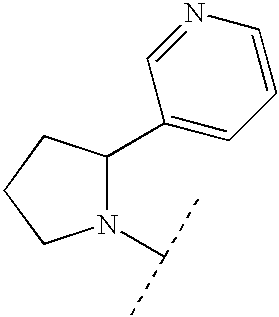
N1(C(C)C)C(C2=CC=CN=C2)CCC1
